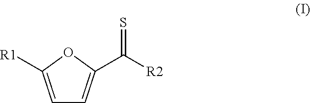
C1=C([R1])OC(C([R2])=S)=C1
